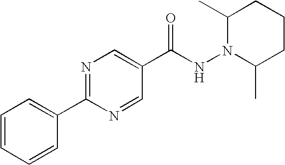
C1=CC=CC(C2=NC=C(C(NN3C(C)CCCC3C)=O)C=N2)=C1
